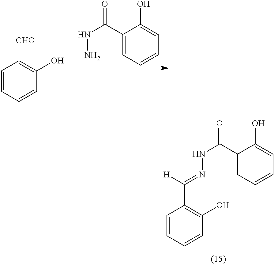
C1(C(NN)=O)=CC=CC=C1O.C1=CC=CC([CHO])=C1O.C1=CC=CC(C([H])=NNC(C2=CC=CC=C2O)=O)=C1O
